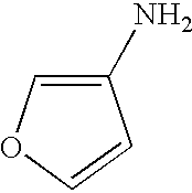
C1(N)=COC=C1
